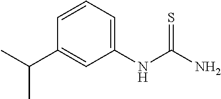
C1=CC=C(NC(N)=S)C=C1C(C)C
